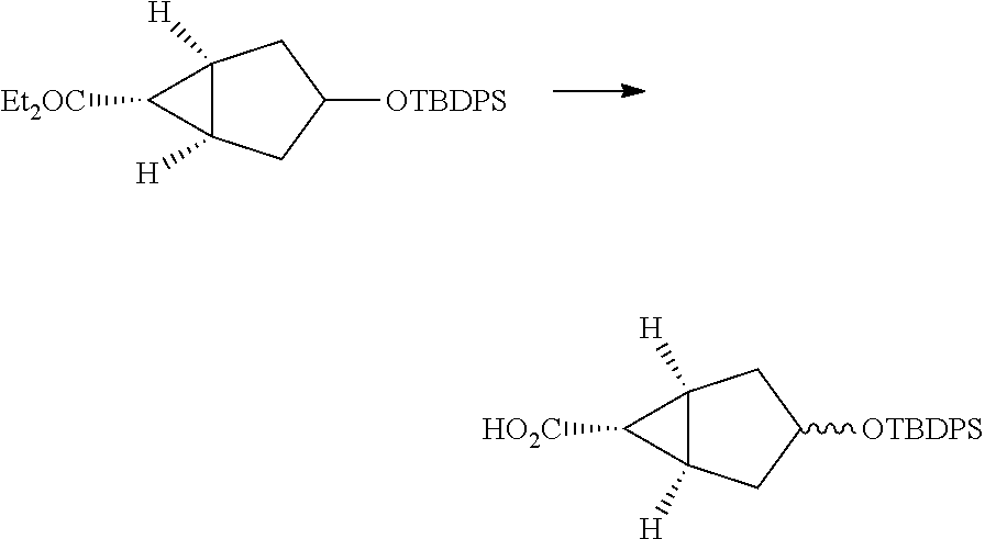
C12([H])C([H])(CC([OTBDPS])C1)C2[Et2OC].C12([H])C([H])(CC([OTBDPS])C1)C2[HO2C]
